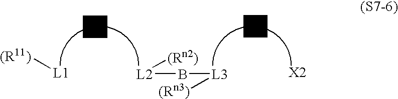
[(R11)][L1].[L2](B[L3][(Rn3)])[(Rn2)].[X2]
